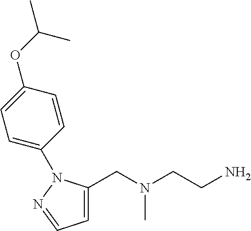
C1=C(CN(CCN)C)N(C2=CC=C(OC(C)C)C=C2)N=C1
